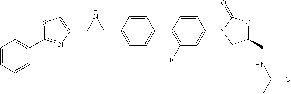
C1=C(CNCC2=CSC(C3=CC=CC=C3)=N2)C=CC(C2=C(F)C=C(N3CC(CNC(C)=O)OC3=O)C=C2)=C1
